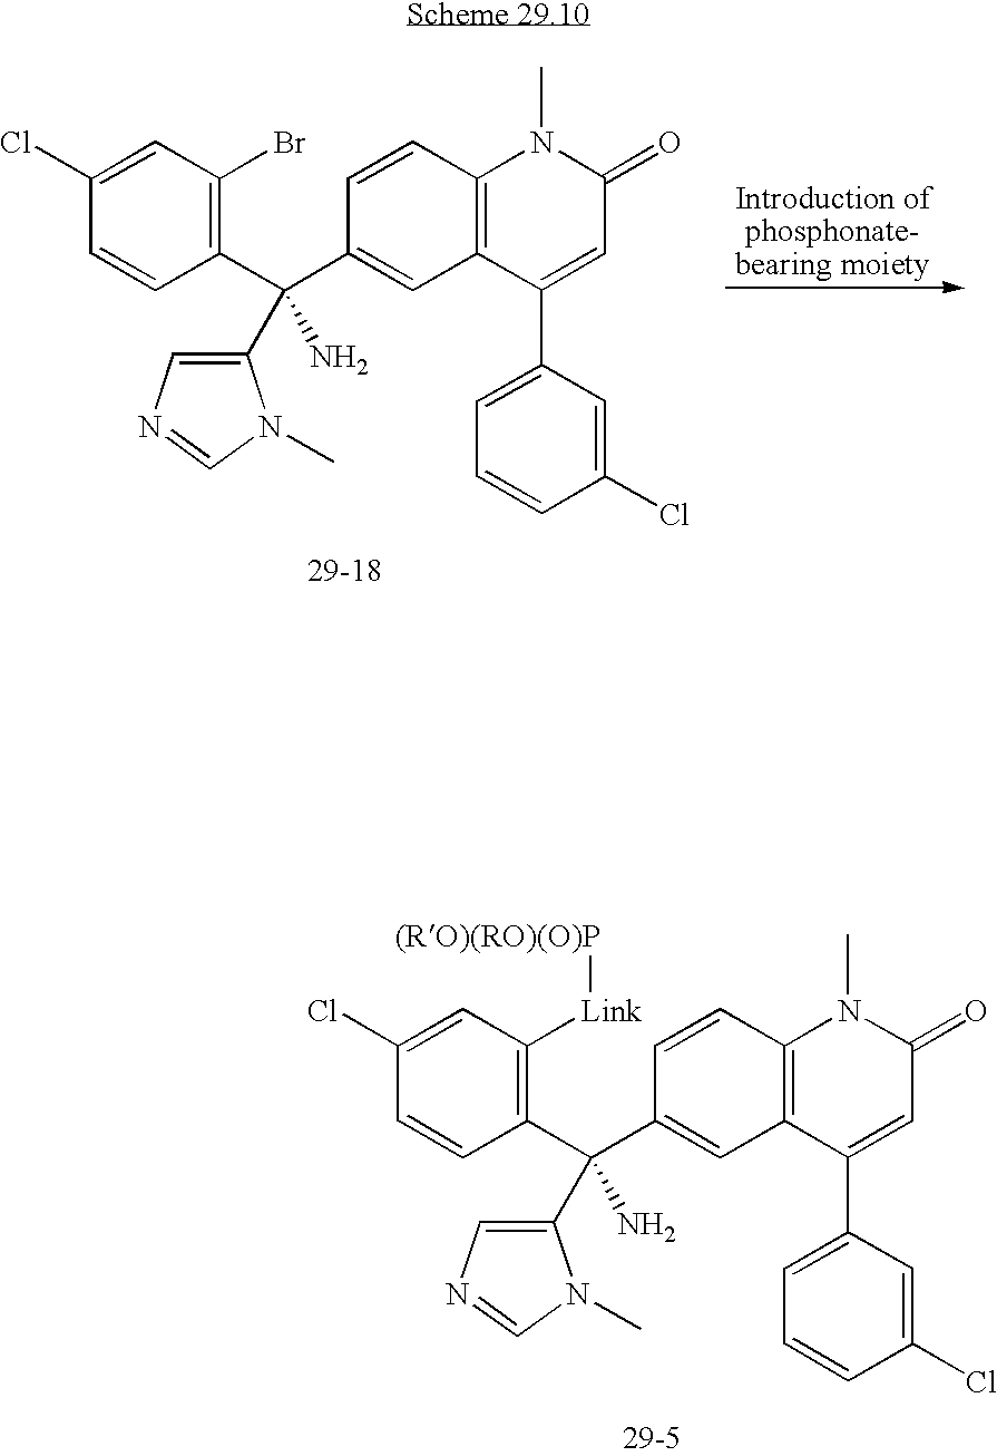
C1(C(C2=CC3=C(C=C2)N(C)C(=O)C=C3C2=CC=CC(Cl)=C2)(C2=CN=CN2C)N)=C([Link][(RO)(RO)(O)P])C=C(Cl)C=C1.C1(C(C2=CC3=C(C=C2)N(C)C(=O)C=C3C2=CC=CC(Cl)=C2)(C2=CN=CN2C)N)=C(Br)C=C(Cl)C=C1
